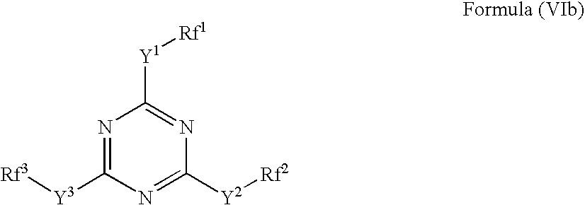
N1=C([Y3][Rf3])N=C([Y2][Rf2])N=C1[Y1][Rf1]
